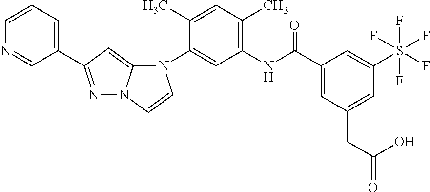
N1=C(C2=CC=CN=C2)C=C2N1C=CN2C1=CC(NC(C2=CC(CC(=O)O)=CC(S(F)(F)(F)(F)F)=C2)=O)=C(C)C=C1C
